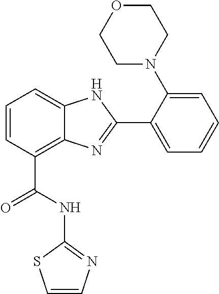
C1=CC(C(=O)NC2=NC=CS2)=C2C(=C1)NC(C1=CC=CC=C1N1CCOCC1)=N2
